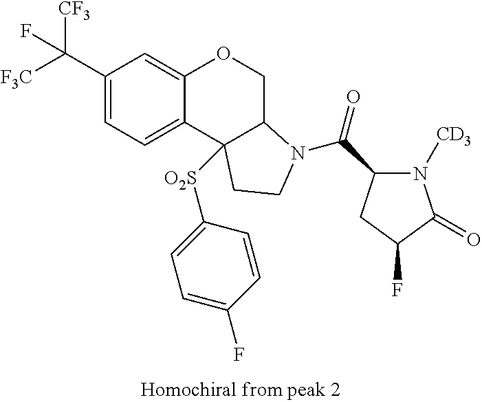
[F3C]C(C1=CC=C2C(=C1)OCC1C2([O2S]C2=CC=C(F)C=C2)CCN1C(C1N([CD3])C(=O)C(F)C1)=O)([CF3])F
